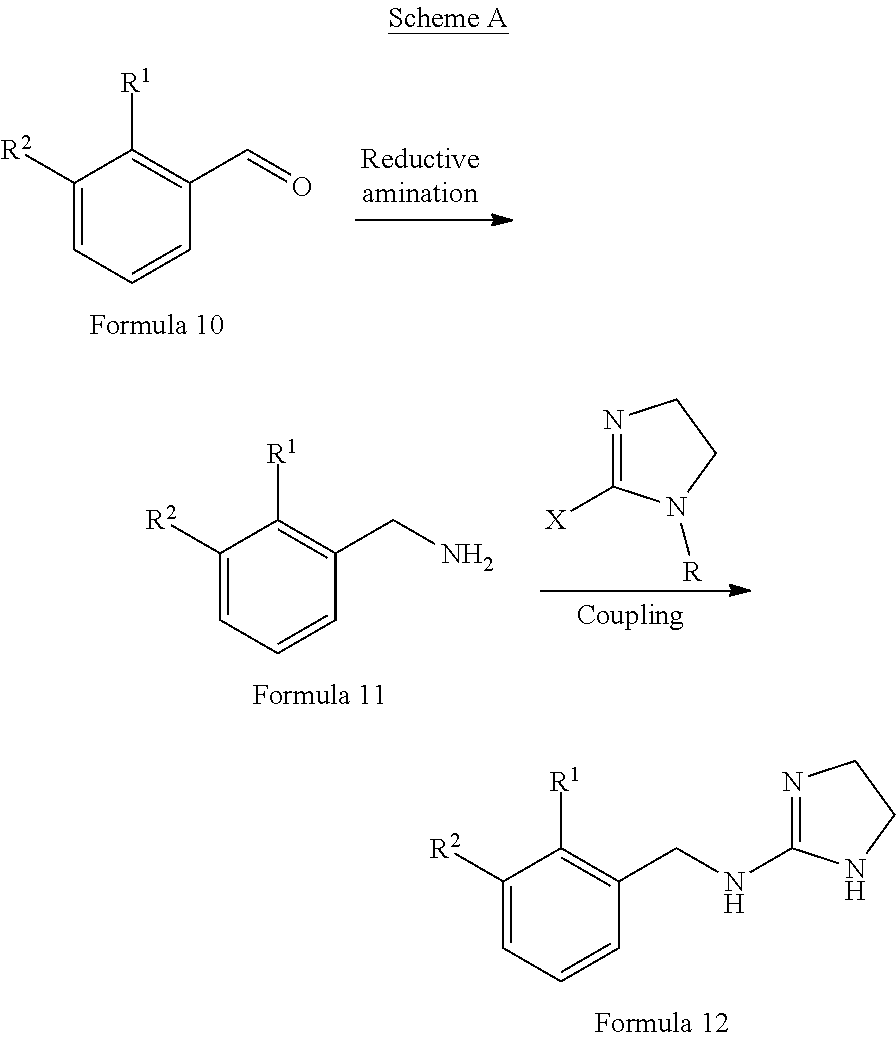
C1([R2])=CC=CC(C=O)=C1[R1].N1=C([X])N([R])CC1.C1([R2])=CC=CC(CN)=C1[R1].C1([R2])=CC=CC(CNC2=NCCN2)=C1[R1]
